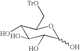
C1(O)C(O)C(O)C(O)OC1C[TrO]
